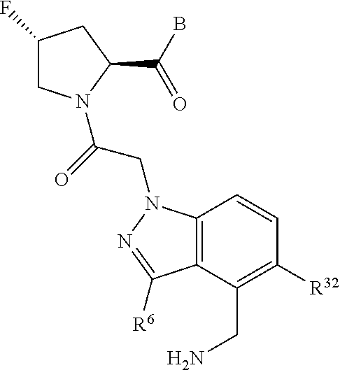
C1(F)CN(C(=O)CN2C3=C(C(CN)=C([R32])C=C3)C([R6])=N2)C(C(B)=O)C1
